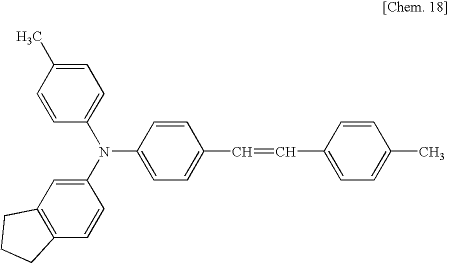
C1=CC(C=CC2=CC=C(N(C3=CC4=C(C=C3)CCC4)C3=CC=C(C)C=C3)C=C2)=CC=C1C
